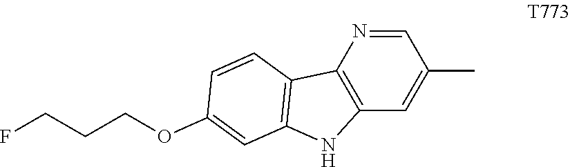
C1=NC2=C(C=C1C)NC1=C2C=CC(OCCCF)=C1
